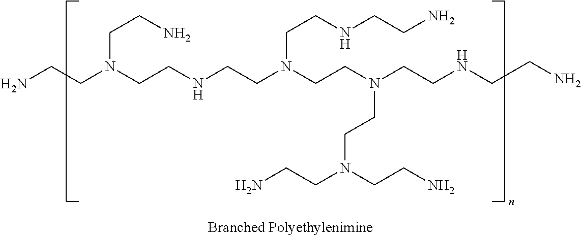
NCCN(CCNCCN(CCN(CCNCCN)CCN(CCN)CCN)CCNCCN)CCN
